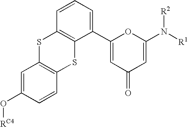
C1=C(O[RC4])C=CC2=C1SC1=C(S2)C(C2=CC(=O)C=C(N([R1])[R2])O2)=CC=C1
